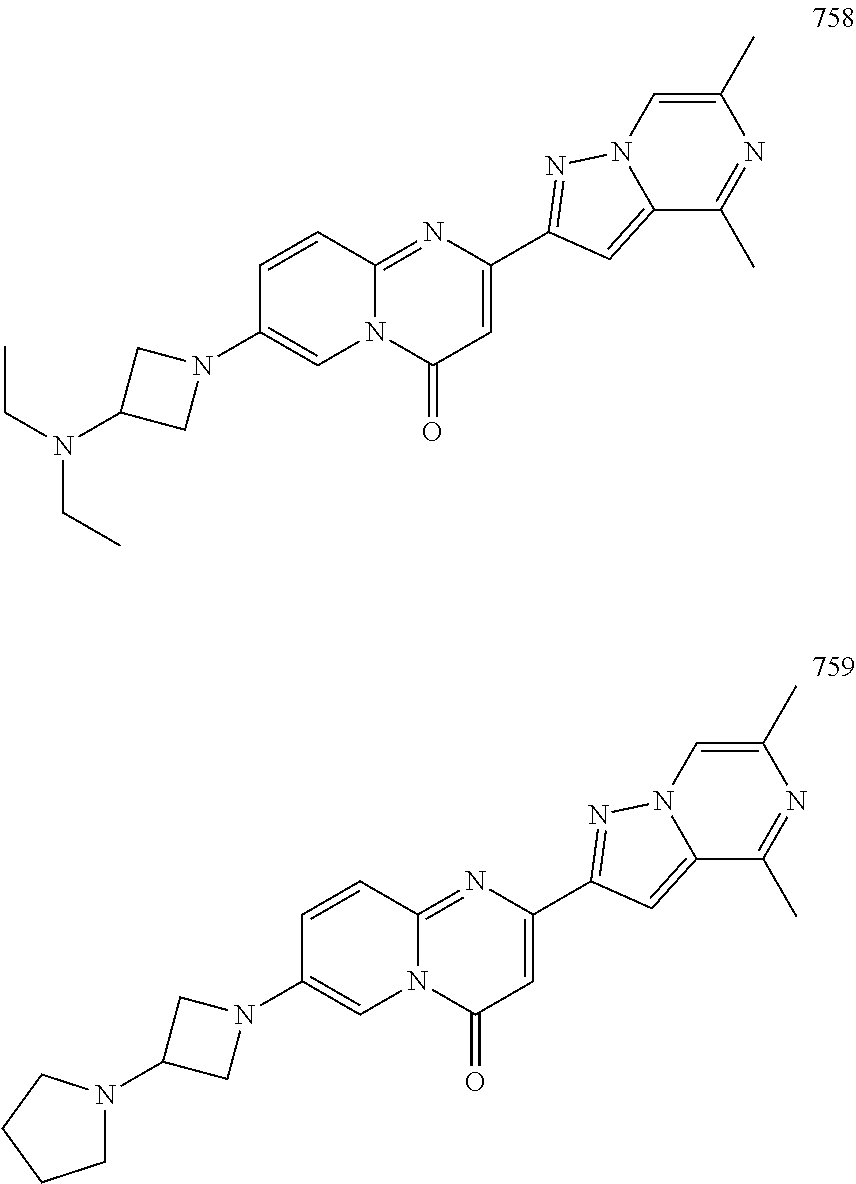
C1(N2CC(N(CC)CC)C2)=CN2C(=NC(C3=NN4C=C(C)N=C(C)C4=C3)=CC2=O)C=C1.C1(N2CC(N3CCCC3)C2)=CN2C(=NC(C3=NN4C=C(C)N=C(C)C4=C3)=CC2=O)C=C1
